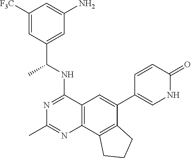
C1([F3C])=CC(C(NC2=NC(C)=NC3=C2C=C(C2=CNC(=O)C=C2)C2=C3CCC2)C)=CC(N)=C1
